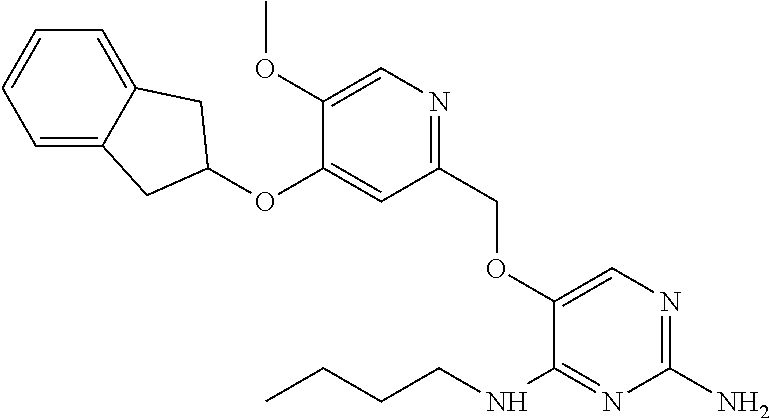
C1(COC2=CN=C(N)N=C2NCCCC)=NC=C(OC)C(OC2CC3=CC=CC=C3C2)=C1
